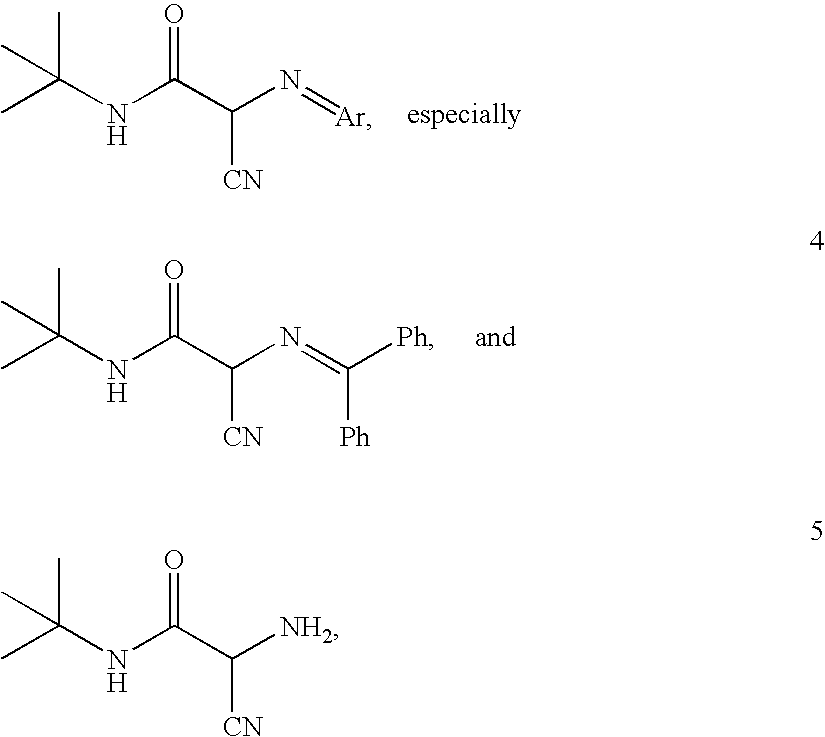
C(NC(C(N=[Ar])[CN])=O)(C)(C)C.C(NC(C(N=C([Ph])[Ph])[CN])=O)(C)(C)C.C(NC(C([NH2])[CN])=O)(C)(C)C
